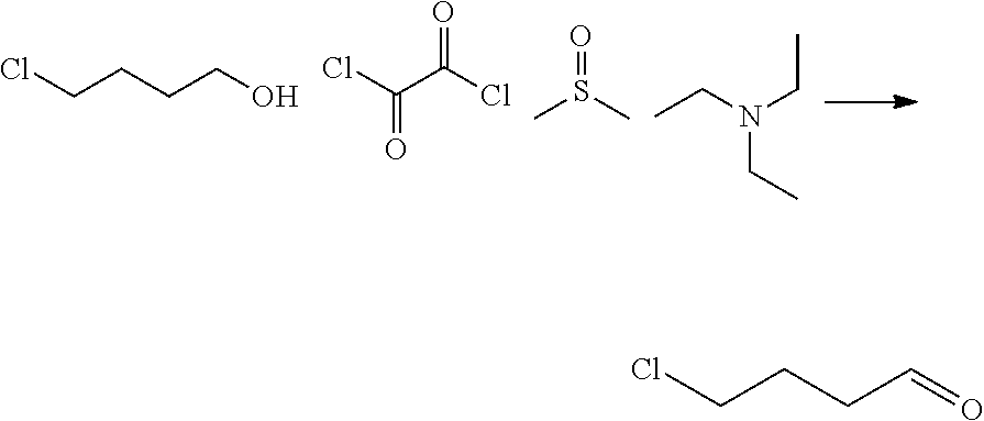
ClCCCCO.ClC(C(Cl)=O)=O.CS(C)=O.CCN(CC)CC.ClCCCC=O
